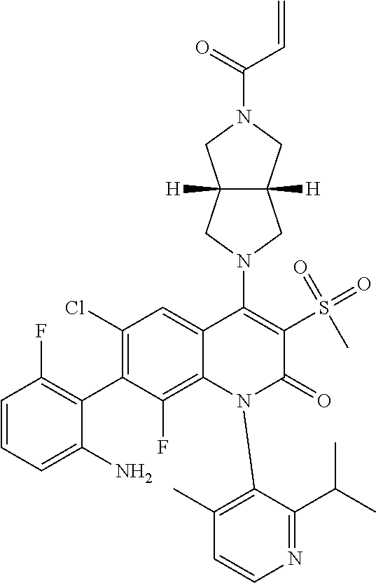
C1(Cl)=C(C2=C(F)C=CC=C2N)C(F)=C2C(=C1)C(N1CC3([H])C([H])(C1)CN(C(=O)C=C)C3)=C(S(=O)(=O)C)C(=O)N2C1=C(C)C=CN=C1C(C)C
